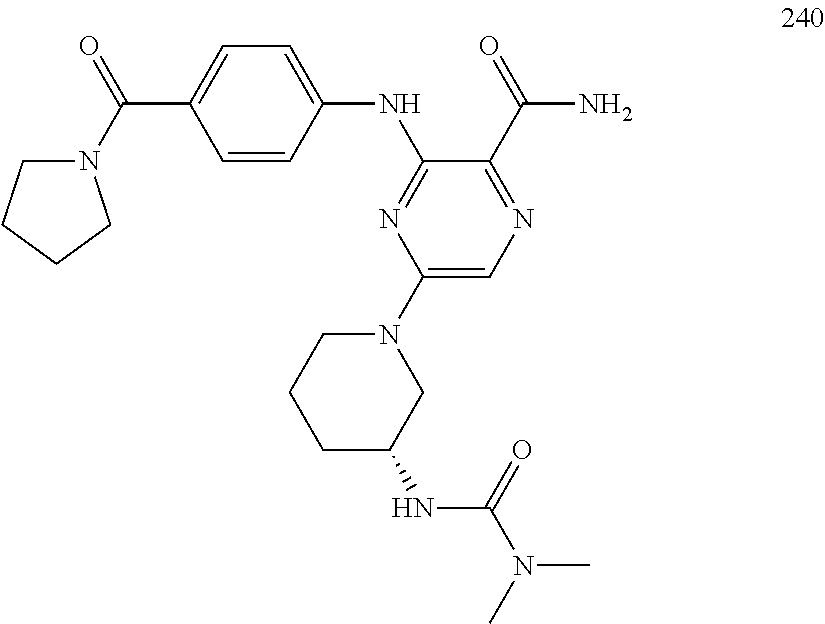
C1=CC(NC2=NC(N3CCCC(NC(N(C)C)=O)C3)=CN=C2C(N)=O)=CC=C1C(N1CCCC1)=O
